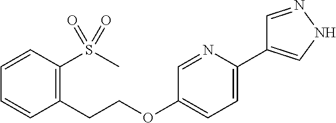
C1=NC(C2=CNN=C2)=CC=C1OCCC1=C(S(C)(=O)=O)C=CC=C1
